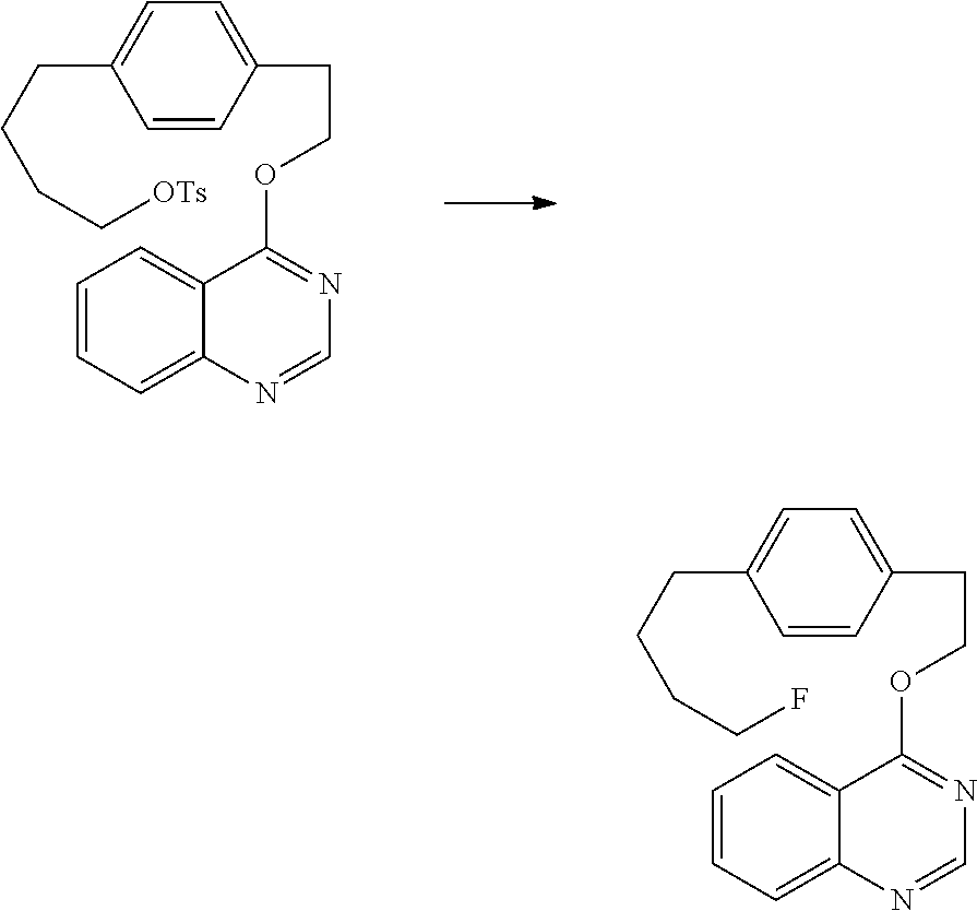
C1=CC(CCOC2=NC=NC3=CC=CC=C23)=CC=C1CCCC[OTs].C1=CC(CCOC2=NC=NC3=CC=CC=C23)=CC=C1CCCCF
